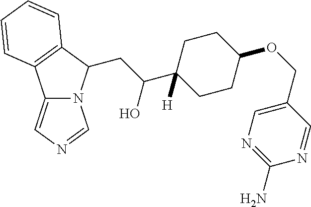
C12=CN=CN1C(CC(C1([H])CCC(OCC3=CN=C(N)N=C3)CC1)O)C1=C2C=CC=C1
